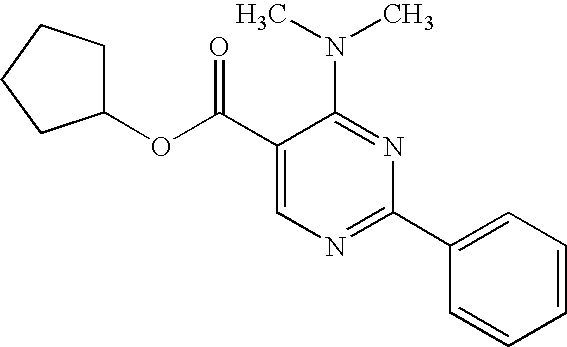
C1(C(OC2CCCC2)=O)=CN=C(C2=CC=CC=C2)N=C1N(C)C
